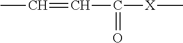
CC=CC([X]C)=O
